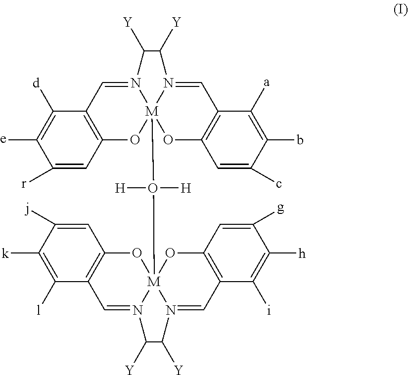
C1([r])=CC2=C(C([d])=C1[e])C=N1[M]3(O([M]456OC7=C(C([l])=C([k])C([j])=C7)C=N4C([Y])C([Y])N5=CC4=C(O6)C=C([g])C([h])=C4[i])([H])[H])(O2)OC2=C(C=N3C([Y])C1[Y])C([a])=C(b)C(c)=C2
